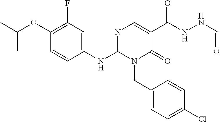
C1(OC(C)C)=C(F)C=C(NC2=NC=C(C(NNC=O)=O)C(=O)N2CC2=CC=C(Cl)C=C2)C=C1
